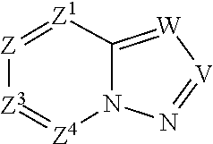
C12=[W][V]=NN1[Z4]=[Z3][Z]=[Z1]2
